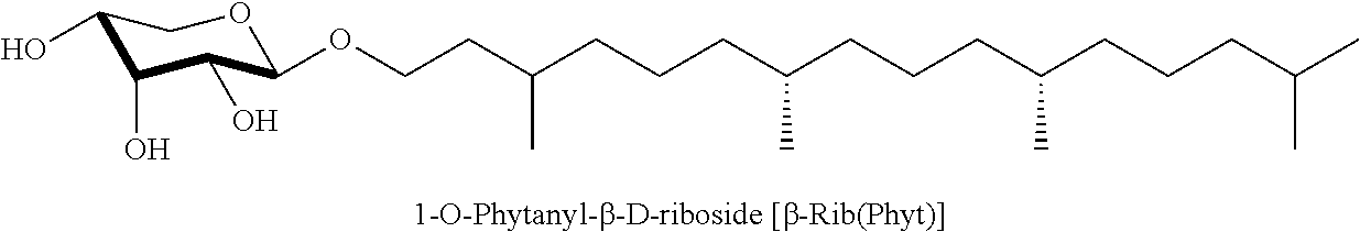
C1(O)C(O)C(O)C(OCCC(CCCC(CCCC(CCCC(C)C)C)C)C)OC1
